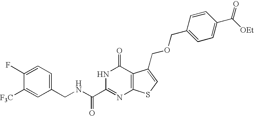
C1(CNC(C2=NC3=C(C(=O)N2)C(COCC2=CC=C(C([OEt])=O)C=C2)=CS3)=O)=CC=C(F)C([F3C])=C1
